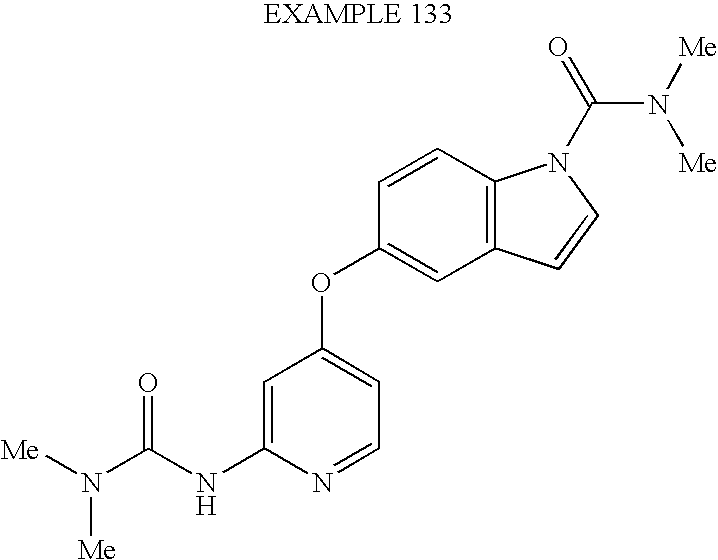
[Me]N(C(NC1=CC(OC2=CC3=C(C=C2)N(C(=O)N([Me])[Me])C=C3)=CC=N1)=O)[Me]
